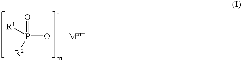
O=P(O)([R1])[R2].[Mm+]
